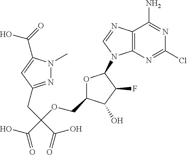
OC(C(OCC1OC(N2C3=C(N=C2)C(N)=NC(Cl)=N3)C(F)C1O)(CC1=NN(C)C(C(=O)O)=C1)C(=O)O)=O
